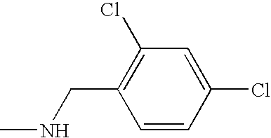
C1=CC(Cl)=CC(Cl)=C1CNC
